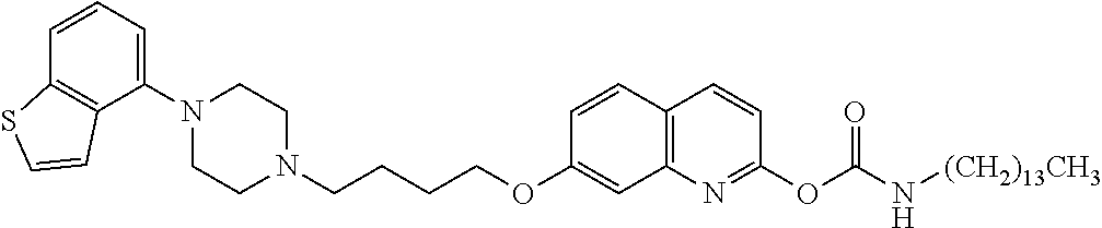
C1N(C2=CC=CC3=C2C=CS3)CCN(CCCCOC2=CC3=C(C=C2)C=CC(OC(N[(CH2)13CH3])=O)=N3)C1
